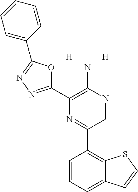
[H].[H].C1(C2=NN=C(C3=CC=CC=C3)O2)=C(N)N=CC(C2=C3C(=CC=C2)C=CS3)=N1
